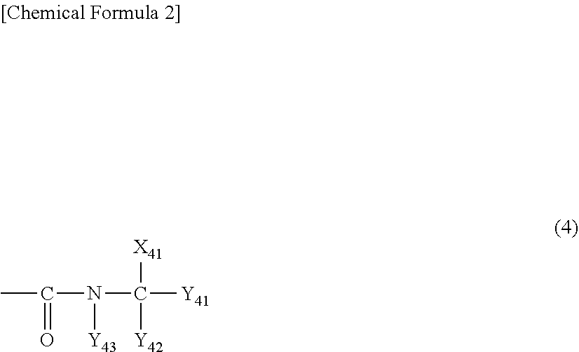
N(C([Y41])([X41])[Y42])([Y43])C(C)=O
